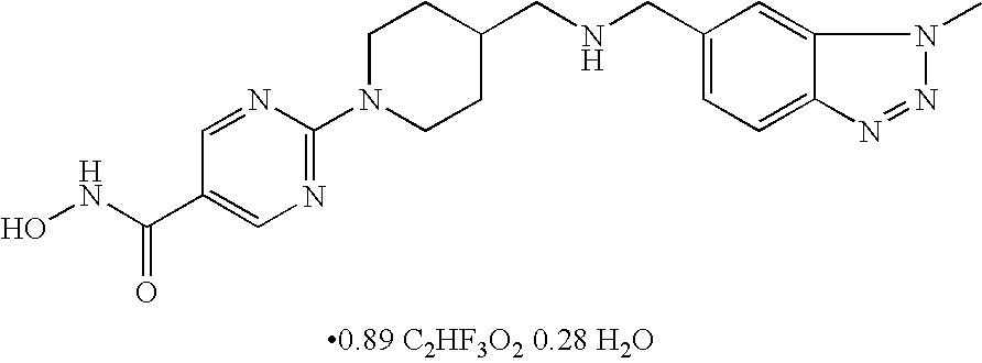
N1=C(N2CCC(CNCC3=CC=C4C(=C3)N(C)N=N4)CC2)N=CC(C(NO)=O)=C1
